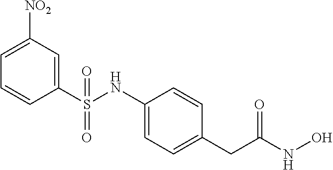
C1(S(NC2=CC=C(CC(NO)=O)C=C2)(=O)=O)=CC([NO2])=CC=C1
